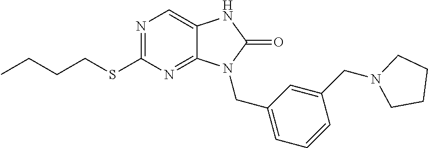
N1=C(SCCCC)N=C2C(=C1)NC(=O)N2CC1=CC=CC(CN2CCCC2)=C1
